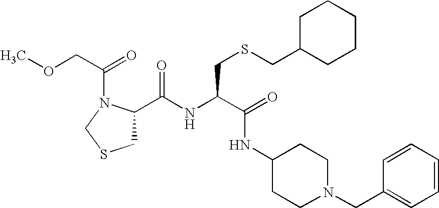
C1(C(NC(C(=O)NC2CCN(CC3=CC=CC=C3)CC2)CSCC2CCCCC2)=O)CSCN1C(COC)=O
